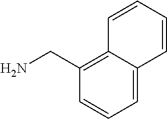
C1=C2C(=C(CN)C=C1)C=CC=C2
